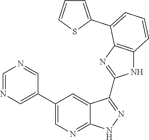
C1=NC=C(C2=CN=C3C(=C2)C(C2=NC4=C(N2)C=CC=C4C2=CC=CS2)=NN3)C=N1
